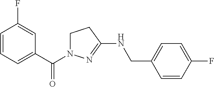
C1(F)=CC=C(CNC2=NN(C(C3=CC=CC(F)=C3)=O)CC2)C=C1
